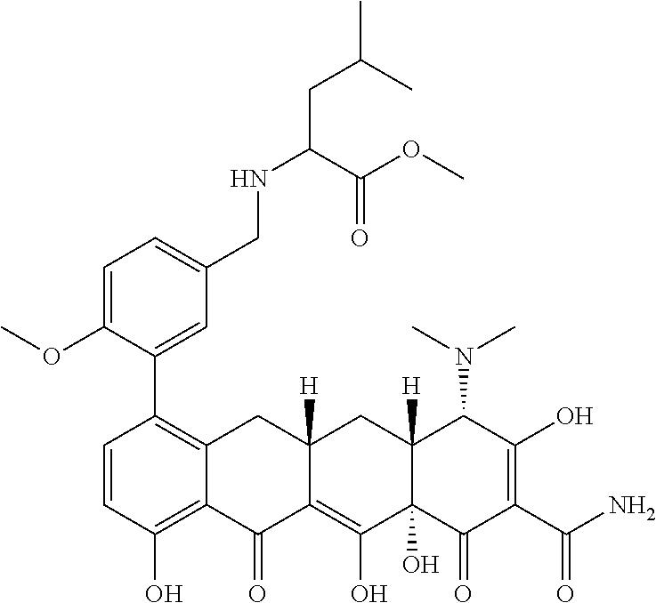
C1=CC(O)=C2C(=C1C1=CC(CNC(C(OC)=O)CC(C)C)=CC=C1OC)CC1([H])C(=C(O)C3(O)C([H])(C1)C(N(C)C)C(O)=C(C(N)=O)C3=O)C2=O
